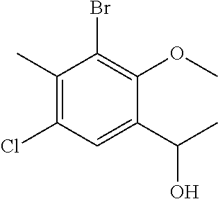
C1(C)=C(Cl)C=C(C(O)C)C(OC)=C1Br
